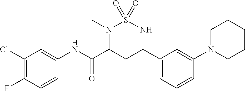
C1(Cl)=C(F)C=CC(NC(C2CC(C3=CC=CC(N4CCCCC4)=C3)NS(=O)(=O)N2C)=O)=C1
